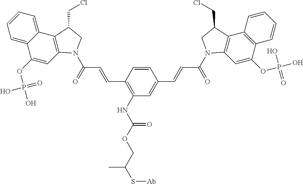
C12=C(C=C(OP(O)(O)=O)C3=C1C=CC=C3)N(C(C=CC1=CC(NC(OCC(S[Ab])C)=O)=C(C=CC(=O)N3C4=C(C5=CC=CC=C5C(OP(O)(=O)O)=C4)C(CCl)C3)C=C1)=O)CC2CCl
